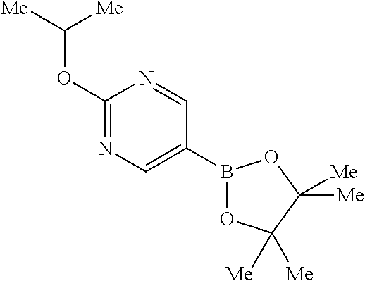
O(C([Me])[Me])C1=NC=C(B2OC([Me])([Me])C([Me])([Me])O2)C=N1
